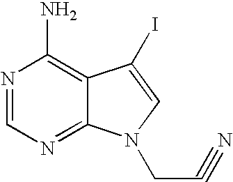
N1=CN=C2C(=C1N)C(I)=CN2CC#N
